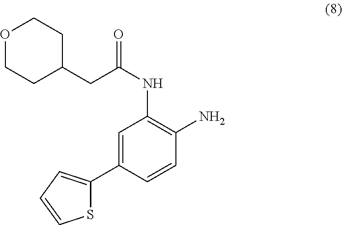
C1=C(C2=CC=CS2)C=CC(N)=C1NC(=O)CC1CCOCC1
